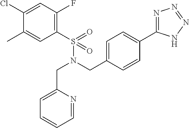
C(N(CC1=CC=C(C2=NN=NN2)C=C1)S(C1=C(F)C=C(Cl)C(C)=C1)(=O)=O)C1=CC=CC=N1
